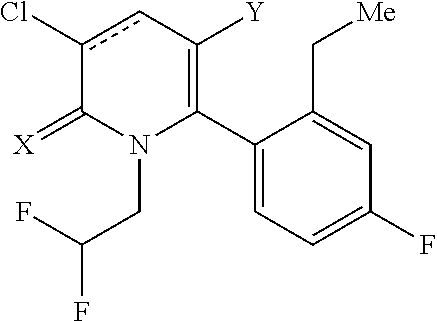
C1(C2=C([Y])cc(Cl)C(=[X])N2CC(F)F)=CC=C(F)C=C1C[Me]
